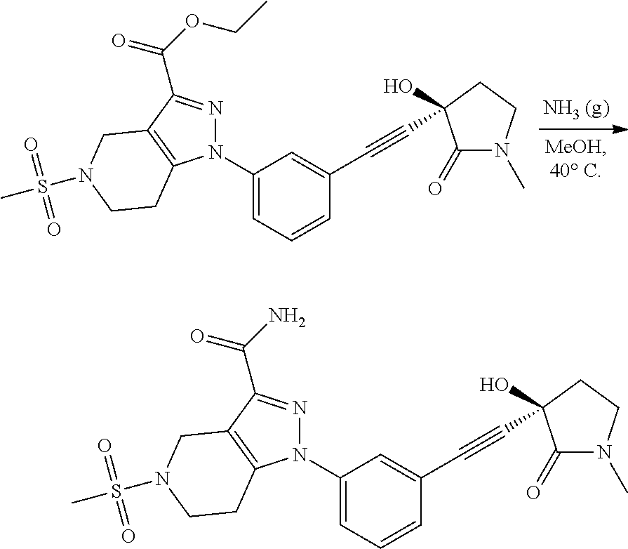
N1(C2=CC=CC(C#CC3(O)C(=O)N(C)CC3)=C2)N=C(C(=O)OCC)C2=C1CCN(S(C)(=O)=O)C2.N1(C2=CC=CC(C#CC3(O)C(=O)N(C)CC3)=C2)N=C(C(=O)N)C2=C1CCN(S(C)(=O)=O)C2
